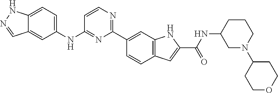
C1(N2CC(NC(C3=CC4=C(C=C(C5=NC=CC(NC6=CC=C7NN=CC7=C6)=N5)C=C4)N3)=O)CCC2)CCOCC1
